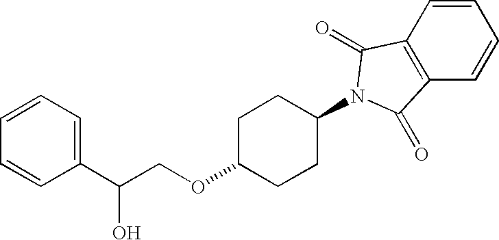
C1=CC2=C(C=C1)C(=O)N(C1CCC(OCC(C3=CC=CC=C3)O)CC1)C2=O
